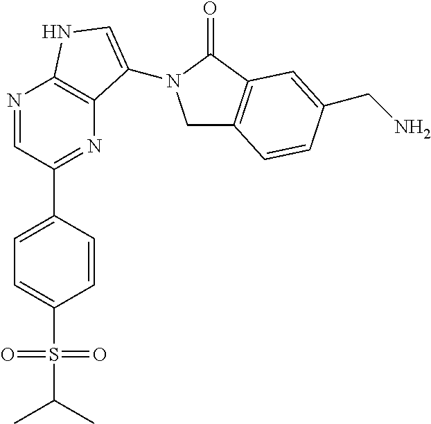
C1=C(S(=O)(=O)C(C)C)C=CC(C2=NC3=C(N=C2)NC=C3N2CC3=C(C2=O)C=C(CN)C=C3)=C1
